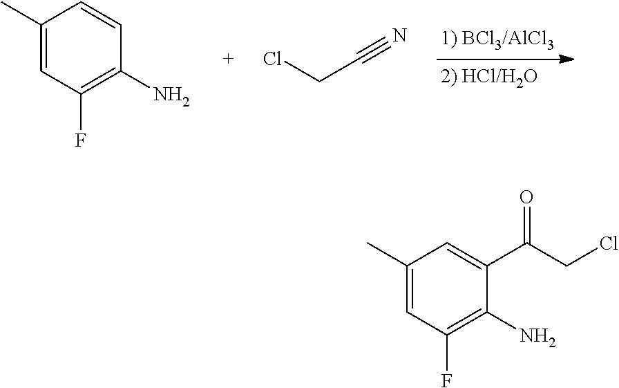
C1(C)=CC(F)=C(N)C=C1.C(C#N)Cl.C1(C)=CC(F)=C(N)C(C(CCl)=O)=C1
